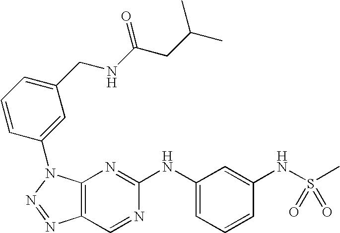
C12=C(N(C3=CC(CNC(CC(C)C)=O)=CC=C3)N=N1)N=C(NC1=CC=CC(NS(C)(=O)=O)=C1)N=C2
